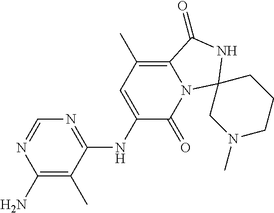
N1=C(NC2=CC(C)=C3N(C2=O)C2(NC3=O)CN(C)CCC2)C(C)=C(N)N=C1
